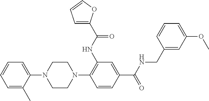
C1=C(C)C(N2CCN(C3=C(NC(=O)C4=CC=CO4)C=C(C(=O)NCC4=CC(OC)=CC=C4)C=C3)CC2)=CC=C1
